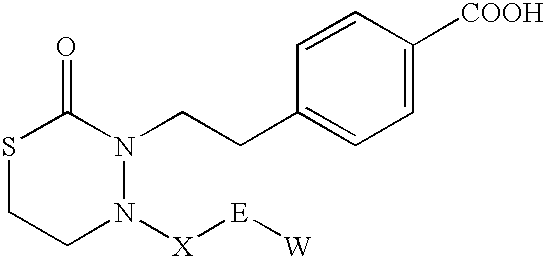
S1CCN([X][E][W])N(CCC2=CC=C([COOH])C=C2)C1=O
